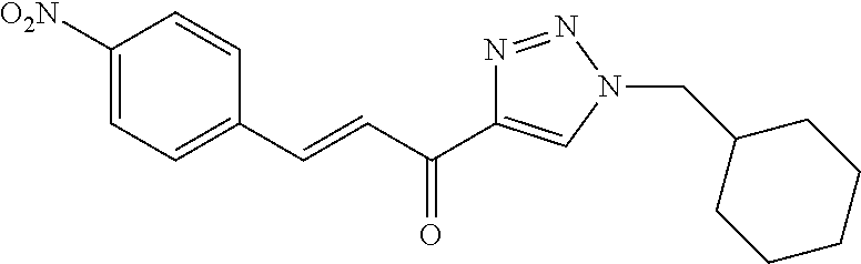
C1([O2N])=CC=C(C=CC(=O)C2=CN(CC3CCCCC3)N=N2)C=C1
